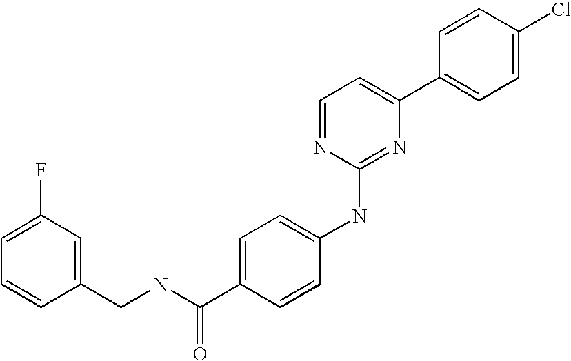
C1=CC(C2=CC=NC(NC3=CC=C(C(NCC4=CC(F)=CC=C4)=O)C=C3)=N2)=CC=C1Cl
